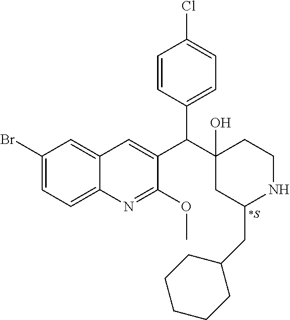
C1(Br)=CC=C2C(=C1)C=C(C(C1(O)CC(CC3CCCCC3)NCC1)C1=CC=C(Cl)C=C1)C(OC)=N2.[*S]
